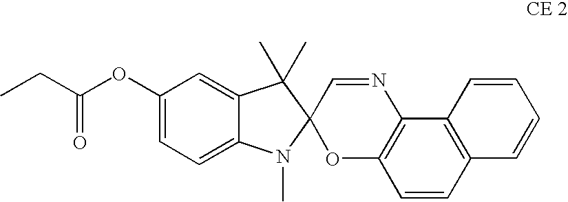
C1(OC(=O)CC)=CC=C2C(=C1)C(C)(C)C1(N2C)OC2=C(N=C1)C1=C(C=C2)C=CC=C1
